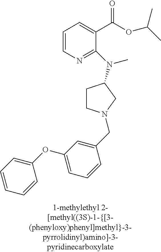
C1=CN=C(N(C)C2CCN(CC3=CC(OC4=CC=CC=C4)=CC=C3)C2)C(C(OC(C)C)=O)=C1
